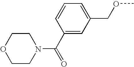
C(C1=CC(COC)=CC=C1)(=O)N1CCOCC1
